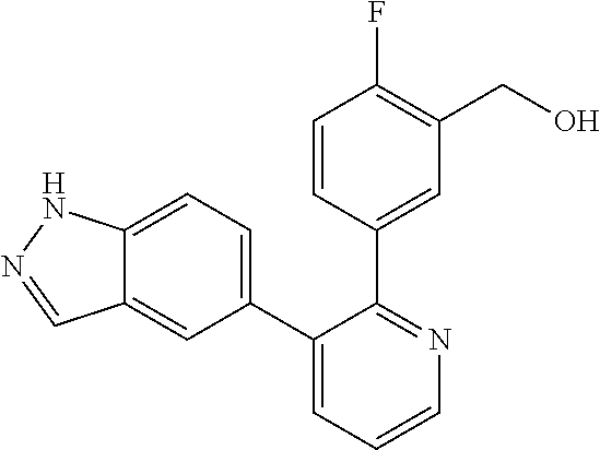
C12=CC=C(C3=CC=CN=C3C3=CC(CO)=C(F)C=C3)C=C1C=NN2
